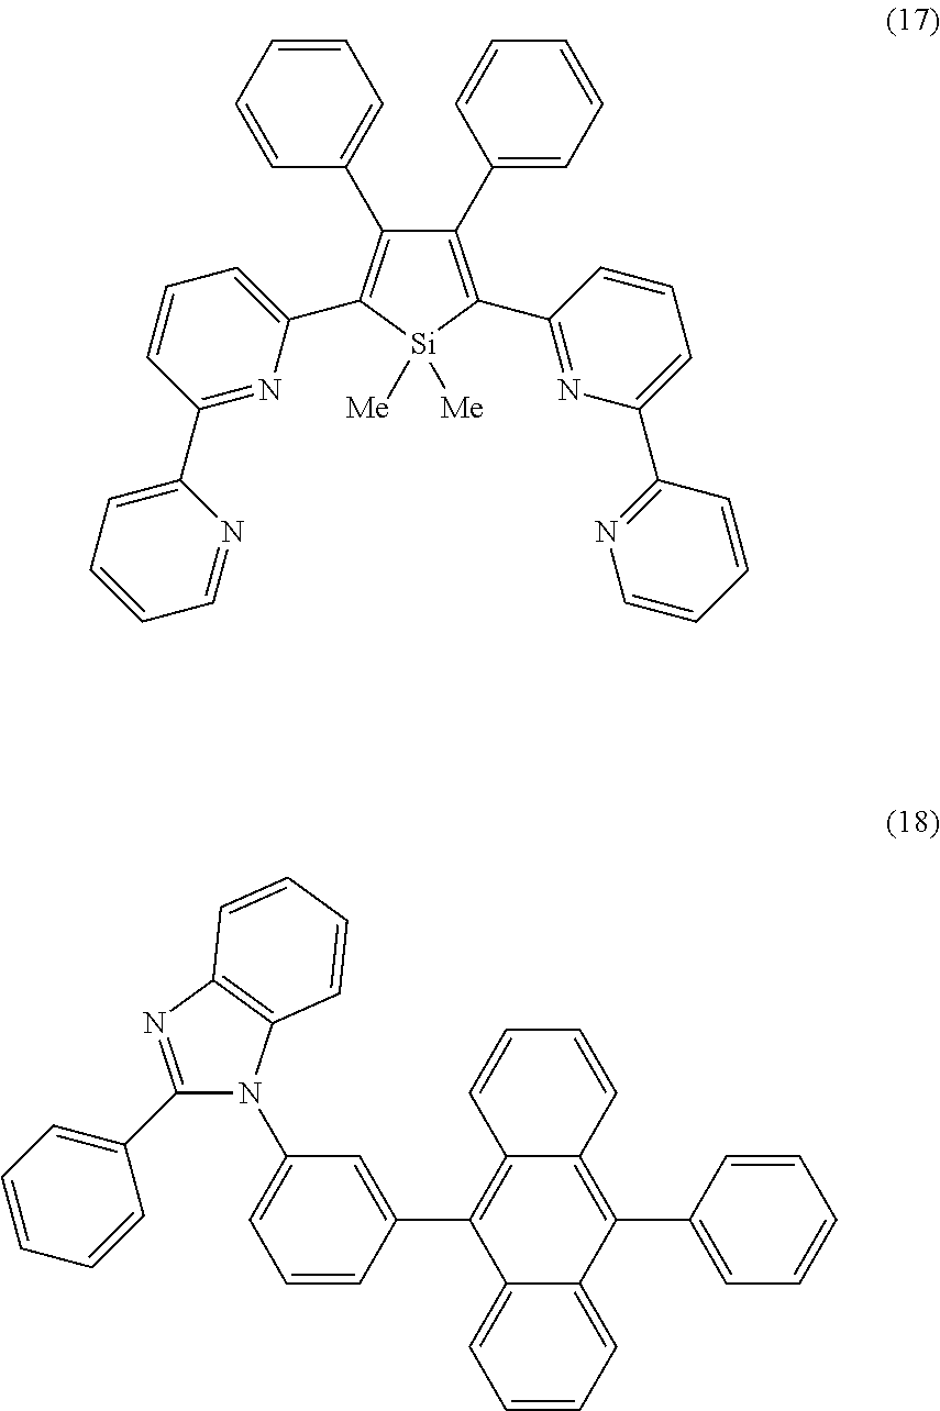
C1(C2=CC=CC=C2)=C(C2=NC(C3=NC=CC=C3)=CC=C2)[Si]([Me])([Me])C(C2=CC=CC(C3=CC=CC=N3)=N2)=C1C1=CC=CC=C1.C1=CC(C2=C3C(=C(C4=CC(N5C(C6=CC=CC=C6)=NC6=C5C=CC=C6)=CC=C4)C4=CC=CC=C24)C=CC=C3)=CC=C1
